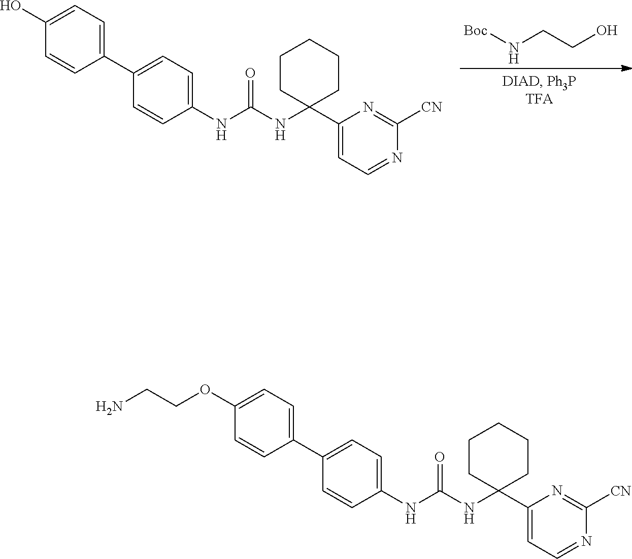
N(C(=O)NC1=CC=C(C2=CC=C(O)C=C2)C=C1)C1(C2=CC=NC([CN])=N2)CCCCC1.[Boc]NCCO.N(C(=O)NC1=CC=C(C2=CC=C(OCCN)C=C2)C=C1)C1(C2=CC=NC([CN])=N2)CCCCC1
